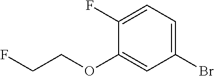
FCCOC1=CC(Br)=CC=C1F
